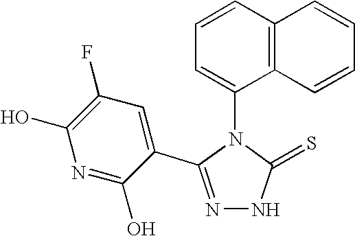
N1=C(C2=CC(F)=C(O)N=C2O)N(C2=CC=CC3=C2C=CC=C3)C(=S)N1
